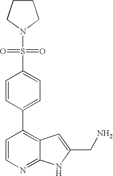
C1=CN=C2C(=C1C1=CC=C(S(=O)(N3CCCC3)=O)C=C1)C=C(CN)N2
